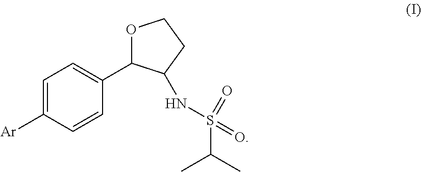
C1=C([Ar])C=CC(C2OCCC2NS(C(C)C)(=O)=O)=C1
